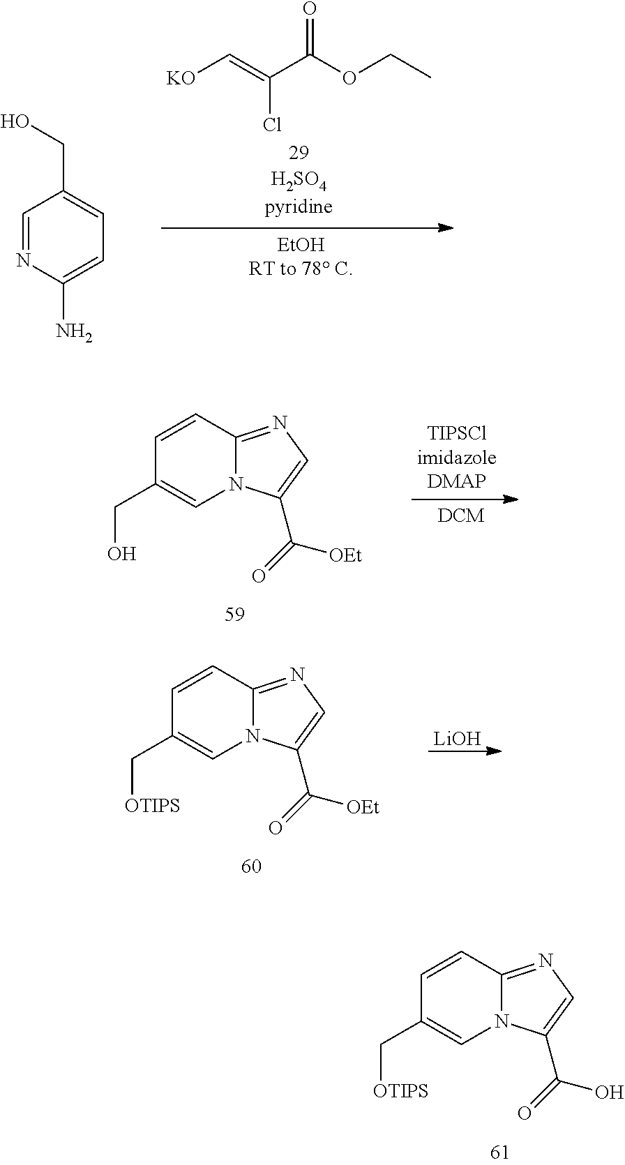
C1=CC2=NC=C(C(=O)O)N2C=C1C[OTIPS].[KO]C=C(C(OCC)=O)Cl.C1=NC(N)=CC=C1CO.C1=CC2=NC=C(C(=O)[OEt])N2C=C1CO.C1=CC2=NC=C(C(=O)[OEt])N2C=C1C[OTIPS].[LiOH]
